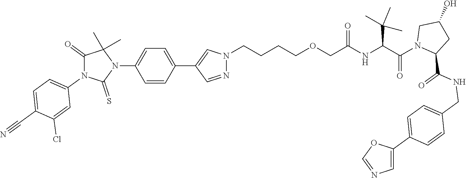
C(COCCCCN1N=CC(C2=CC=C(N3C(C)(C)C(=O)N(C4=CC=C(C#N)C(Cl)=C4)C3=S)C=C2)=C1)(NC(C(N1CC(O)CC1C(NCC1=CC=C(C2=CN=CO2)C=C1)=O)=O)C(C)(C)C)=O
